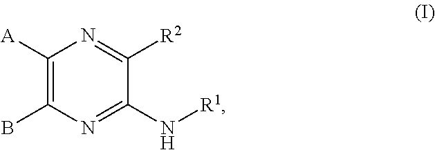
C1([A])=C(B)N=C(N[R1])C([R2])=N1
